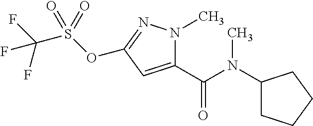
C1(C(N(C2CCCC2)C)=O)=CC(OS(C(F)(F)F)(=O)=O)=NN1C
